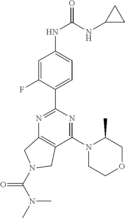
C1(C2=NC3=C(C(N4CCOCC4C)=N2)CN(C(N(C)C)=O)C3)=CC=C(NC(NC2CC2)=O)C=C1F
